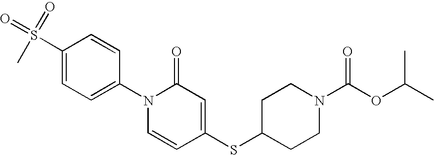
C1=CC(N2C=CC(SC3CCN(C(OC(C)C)=O)CC3)=CC2=O)=CC=C1S(C)(=O)=O
